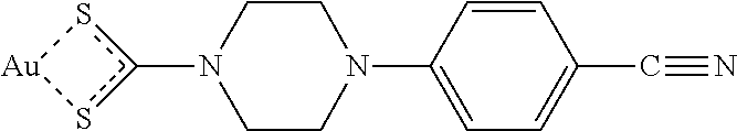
c1(N2CCN(C3=CC=C(C#N)C=C3)CC2)s[Au]s1
